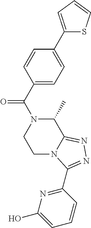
C1=CC(C(N2CCN3C(=NN=C3C3=NC(O)=CC=C3)C2C)=O)=CC=C1C1=CC=CS1
